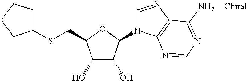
C1(O)C(O)C(N2C=NC3=C2N=CN=C3N)OC1CSC1CCCC1
